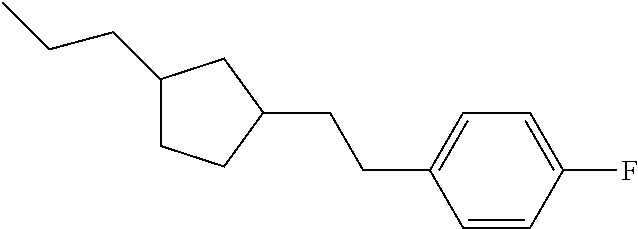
C1(CCC)CCC(CCC2=CC=C(F)C=C2)C1
